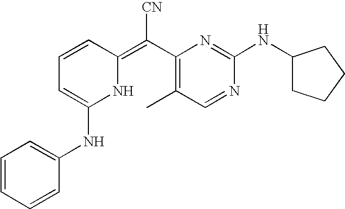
C1=CC(=C(C2=C(C)C=NC(NC3CCCC3)=N2)[CN])NC(NC2=CC=CC=C2)=C1
